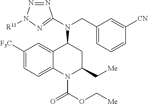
N(CC1=CC=CC([CN])=C1)(C1C2=CC([F3C])=CC=C2N(C(OC[Me])=O)C(C[Me])C1)C1=NN([R11])N=N1
